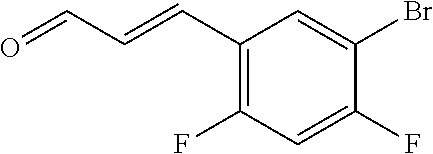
C1(C=CC=O)=C(F)C=C(F)C(Br)=C1
